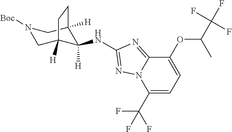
C1C2([H])C([H])(NC3=NN4C(=N3)C(OC(C(F)(F)F)C)=CC=C4C(F)(F)F)C([H])(CN1[Boc])CC2
